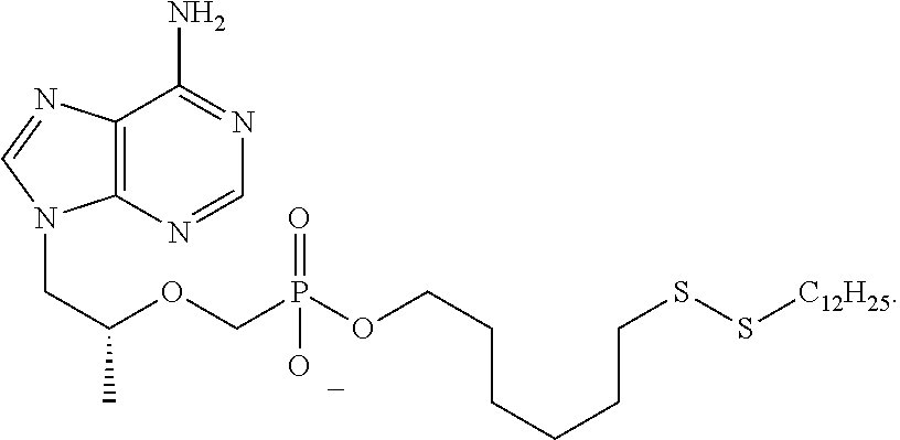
C12=C(N=CN=C1N)N(CC(OCP(OCCCCCCSS[C12H25])(=O)O)C)C=N2
